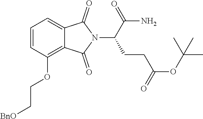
C1=CC(OCC[BnO])=C2C(=C1)C(=O)N(C(C(N)=O)CCC(OC(C)(C)C)=O)C2=O
